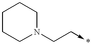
C1CCN(CC->*)CC1
